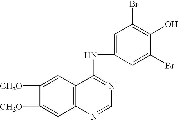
C1([CH3O])=CC2=C(C=C1[CH3O])C(NC1=CC(Br)=C(O)C(Br)=C1)=NC=N2
